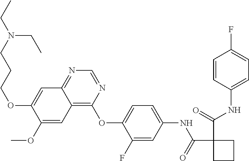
C(=O)(NC1=CC=C(OC2=C3C(=NC=N2)C=C(OCCCN(CC)CC)C(OC)=C3)C(F)=C1)C1(C(=O)NC2=CC=C(F)C=C2)CCC1
